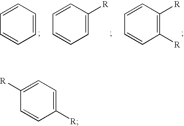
C1=CC=C([R])C=C1.C1=CC=CC=C1.C1=CC([R])=C([R])C=C1.C1=CC([R])=CC=C1[R]
